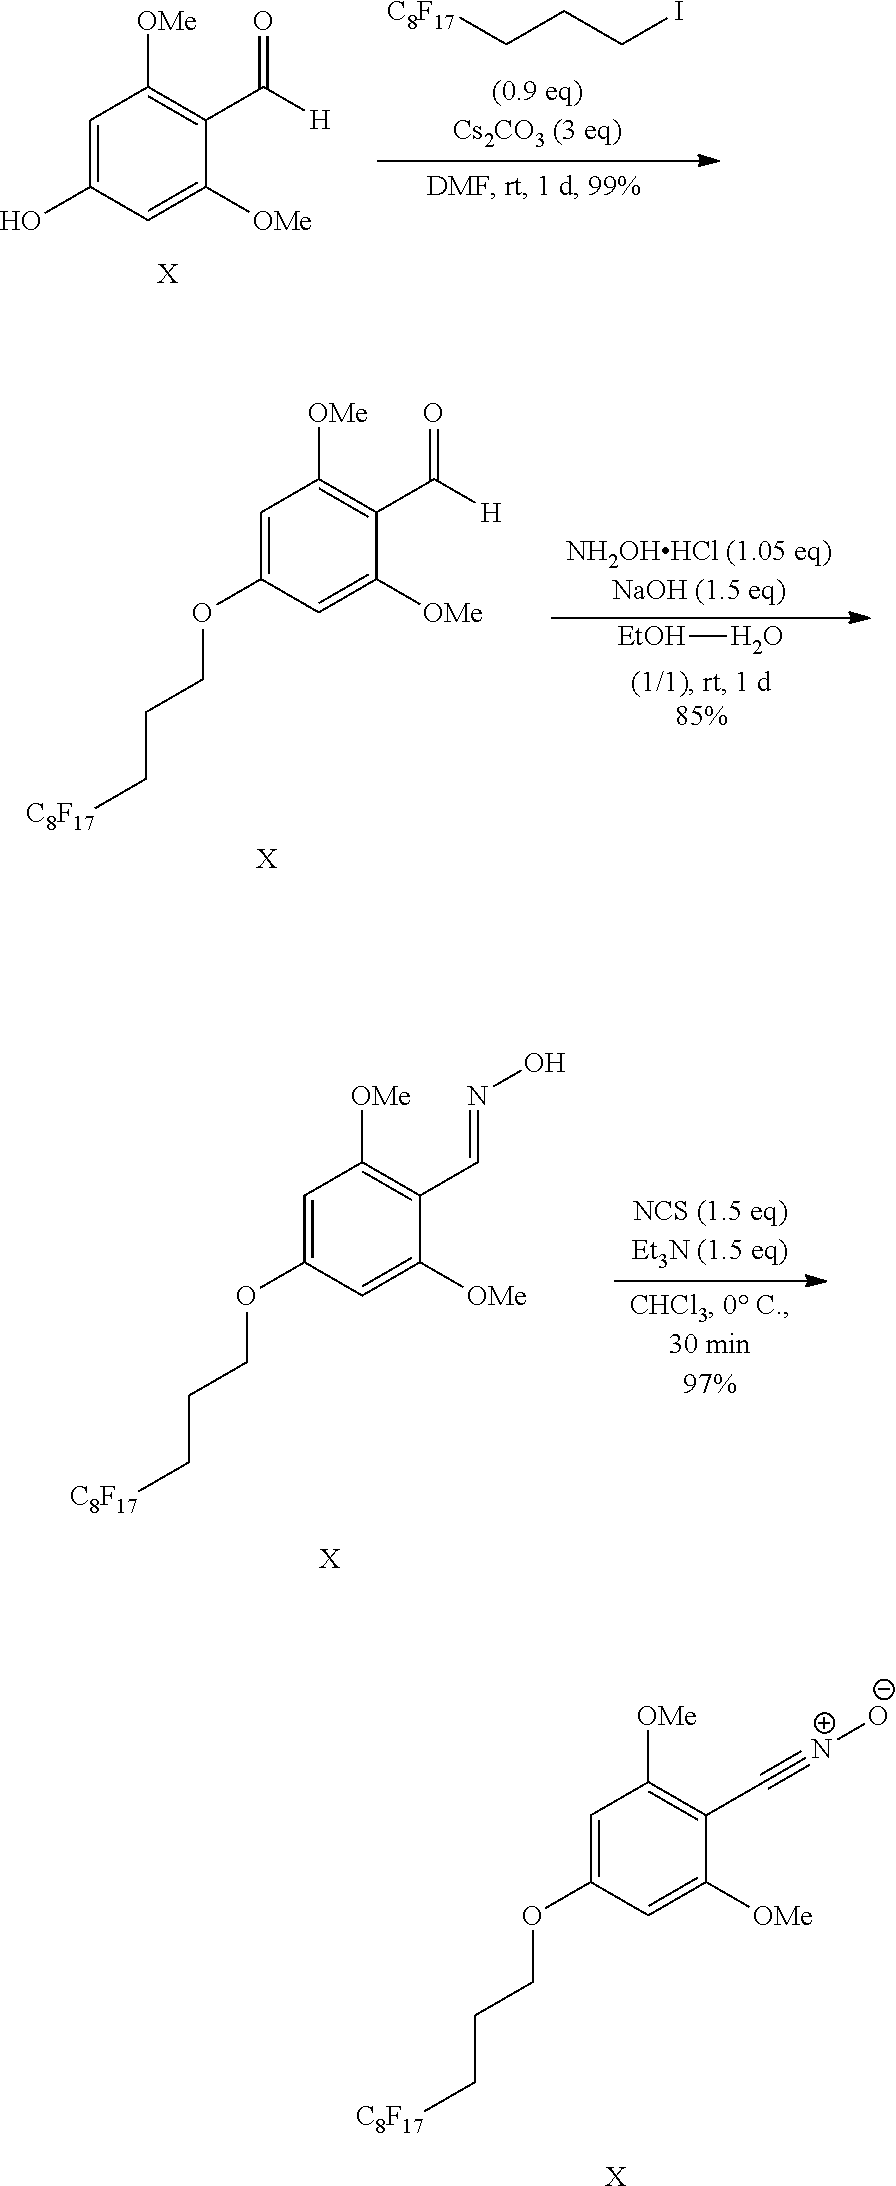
C1=C(OCCC[C8F17])C=C([OMe])C(C#[N+][O-])=C1[OMe].[X].C1=C(O)C=C([OMe])C(C([H])=O)=C1[OMe].[C8F17]CCCI.[X].C1=C(OCCC[C8F17])C=C([OMe])C(C([H])=O)=C1[OMe].[EtOH]O.[X].C1=C(OCCC[C8F17])C=C([OMe])C(C=NO)=C1[OMe].[X]
